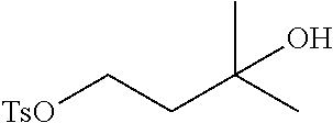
[TsO]CCC(C)(C)O
